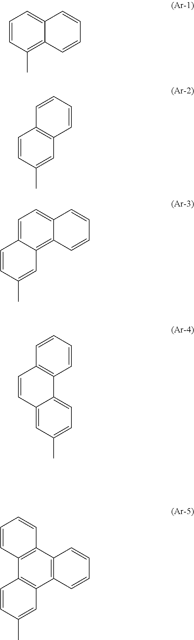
C1=CC(C)=C2C(=C1)C=CC=C2.C1=CC(C)=CC2=C1C=CC=C2.C1=C2C(=C3C(=C1)C=CC=C3)C=C(C)C=C2.C12=CC(C)=CC=C1C1=C(C=C2)C=CC=C1.C12=C(C3=C(C4=C1C=C(C)C=C4)C=CC=C3)C=CC=C2
